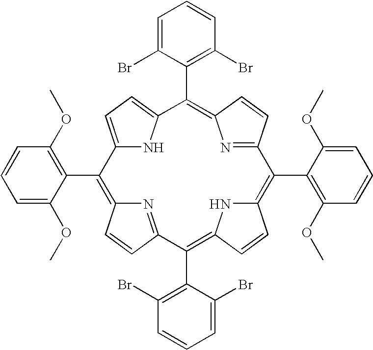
C12=CC=C(N1)C(C1=C(Br)C=CC=C1Br)=C1N=C(C=C1)C(C1=C(OC)C=CC=C1OC)=C1NC(=C(C3=C(Br)C=CC=C3Br)C3=NC(=C2C2=C(OC)C=CC=C2OC)C=C3)C=C1
